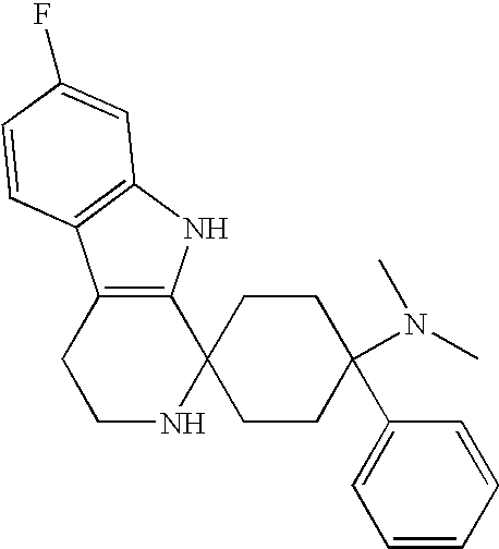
C12=C(NC3=C1C=CC(F)=C3)C1(NCC2)CCC(C2=CC=CC=C2)(N(C)C)CC1
